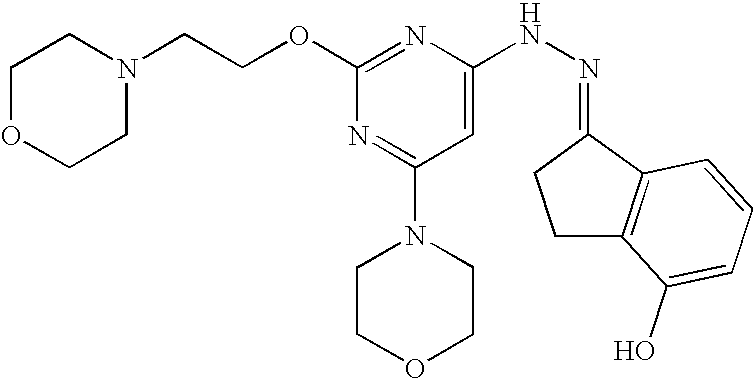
N1(CCOC2=NC(NN=C3CCC4=C3C=CC=C4O)=CC(N3CCOCC3)=N2)CCOCC1
